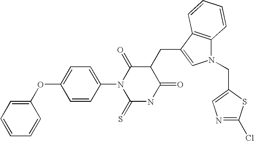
N1(CC2=CN=C(Cl)S2)C2=C(C(CC3C(=O)N(C4=CC=C(OC5=CC=CC=C5)C=C4)C(=S)NC3=O)=C1)C=CC=C2
